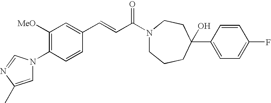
C1([OMe])=C(N2C=C(C)N=C2)C=CC(C=CC(N2CCCC(C3=CC=C(F)C=C3)(O)CC2)=O)=C1
